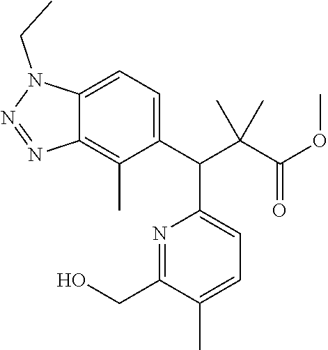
C1=C(C)C(CO)=NC(C(C(C(OC)=O)(C)C)C2=CC=C3C(=C2C)N=NN3CC)=C1
